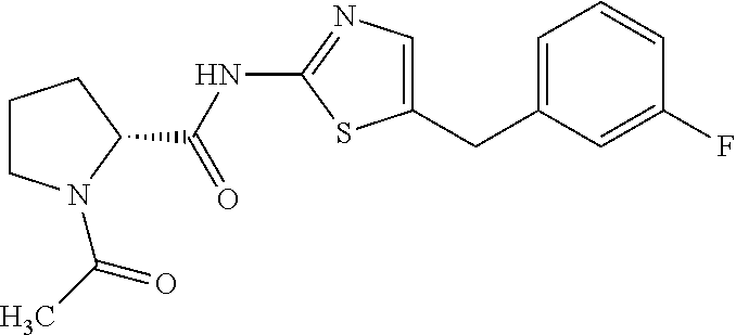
C1=C(CC2=CN=C(NC(=O)C3CCCN3C(C)=O)S2)C=C(F)C=C1
